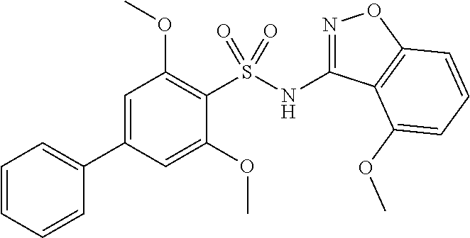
C1=C(C2=CC=CC=C2)C=C(OC)C(S(NC2=NOC3=C2C(OC)=CC=C3)(=O)=O)=C1OC
